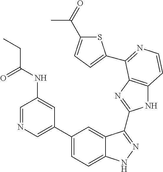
C1(C2=CN=CC(NC(=O)CC)=C2)=CC=C2C(=C1)C(C1=NC3=C(N1)C=CN=C3C1=CC=C(C(=O)C)S1)=NN2
